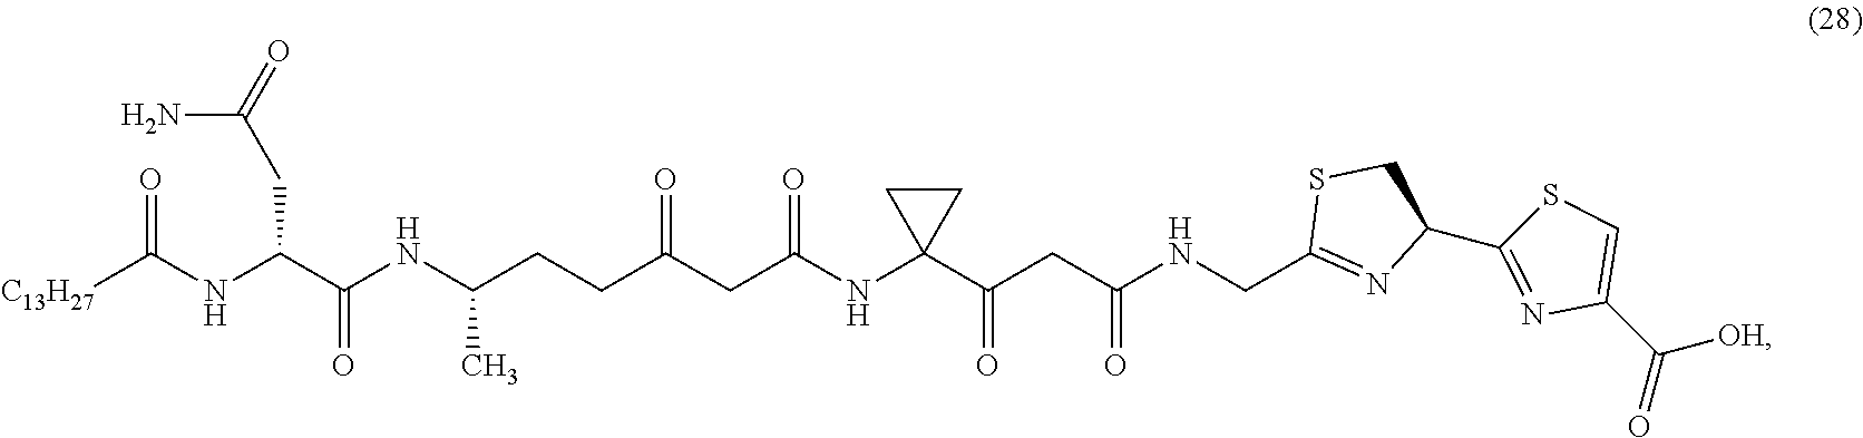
[C13H27]C(NC(C(NC(CCC(CC(=O)NC1(C(CC(NCC2=NC(C3=NC(C([OH])=O)=CS3)CS2)=O)=O)CC1)=O)C)=O)CC(N)=O)=O
